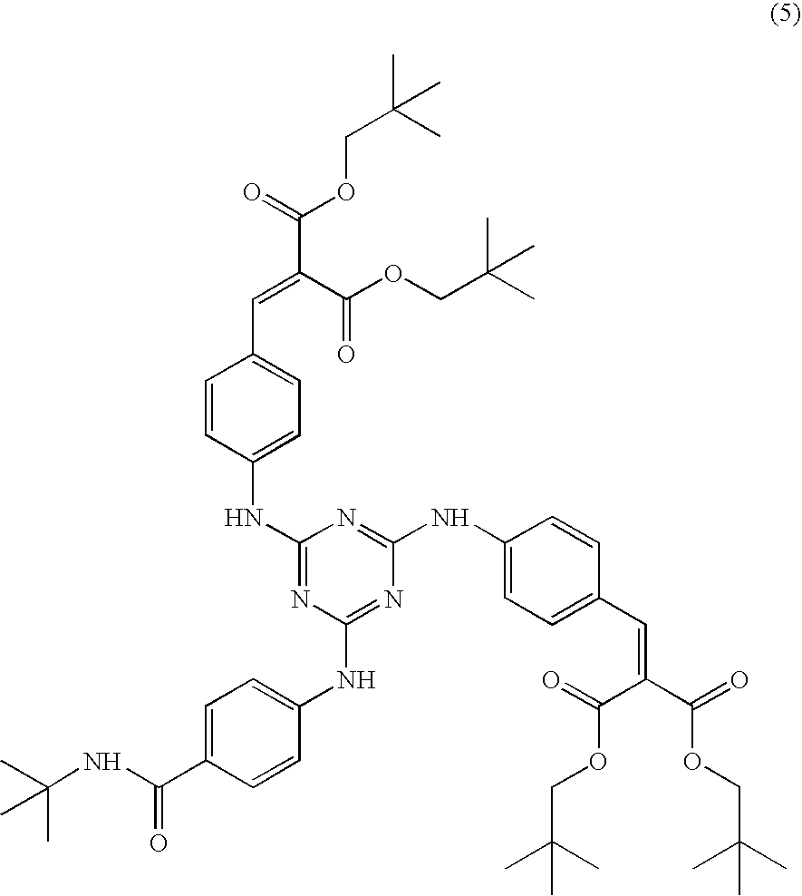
C1=CC(NC2=NC(NC3=CC=C(C(NC(C)(C)C)=O)C=C3)=NC(NC3=CC=C(C=C(C(=O)OCC(C)(C)C)C(=O)OCC(C)(C)C)C=C3)=N2)=CC=C1C=C(C(OCC(C)(C)C)=O)C(=O)OCC(C)(C)C
